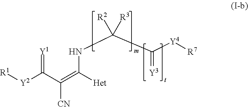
N(C(C(=[Y3])[Y4][R7])([R2])[R3])C(=C(C([Y2][R1])=[Y1])[CN])[Het]
